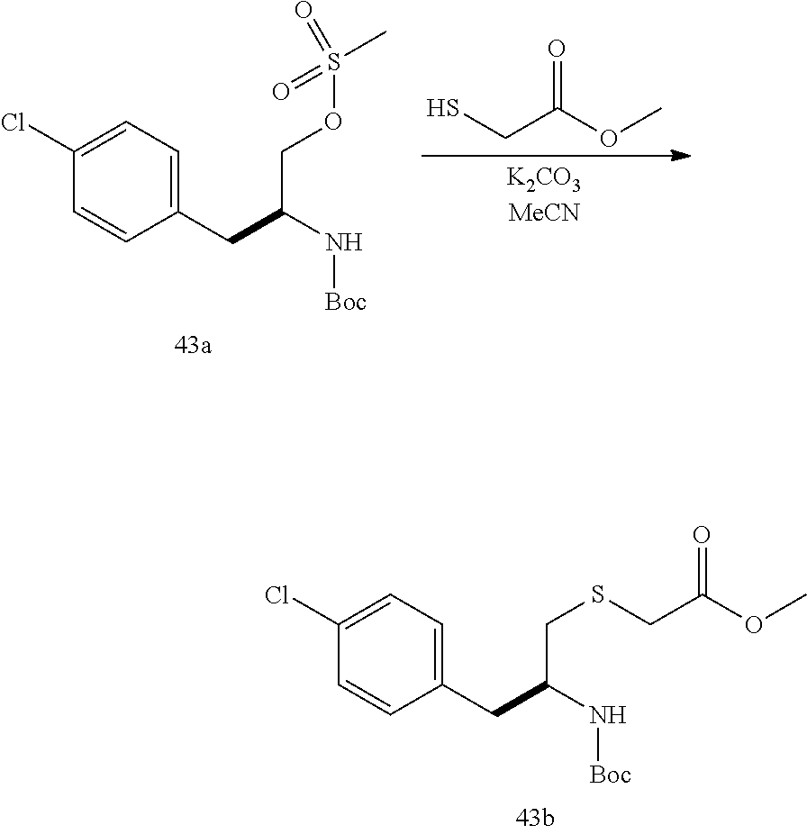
C1(CC(N[Boc])CSCC(OC)=O)=CC=C(Cl)C=C1.C1(CC(N[Boc])COS(C)(=O)=O)=CC=C(Cl)C=C1.SCC(OC)=O
